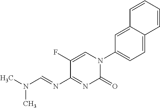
C1=C2C(=CC(N3C(=O)N=C(N=CN(C)C)C(F)=C3)=C1)C=CC=C2
